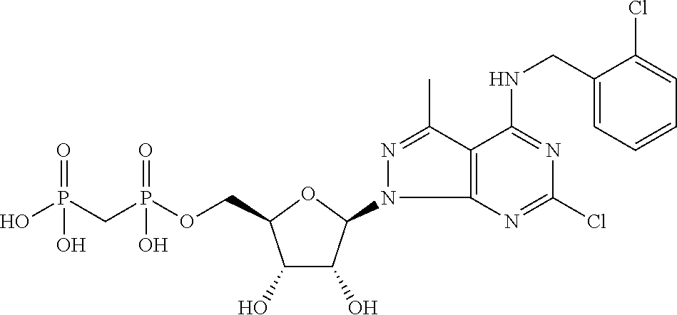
C1(O)C(O)C(N2C3=C(C(C)=N2)C(NCC2=CC=CC=C2Cl)=NC(Cl)=N3)OC1COP(CP(O)(=O)O)(=O)O
